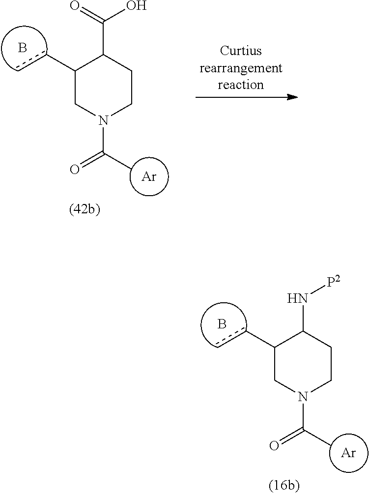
C1(cc)CN(C(C)=O)CCC1C(O)=O.B.[Ar].C1(cc)CN(C(C)=O)CCC1N[P2].B.[Ar]
